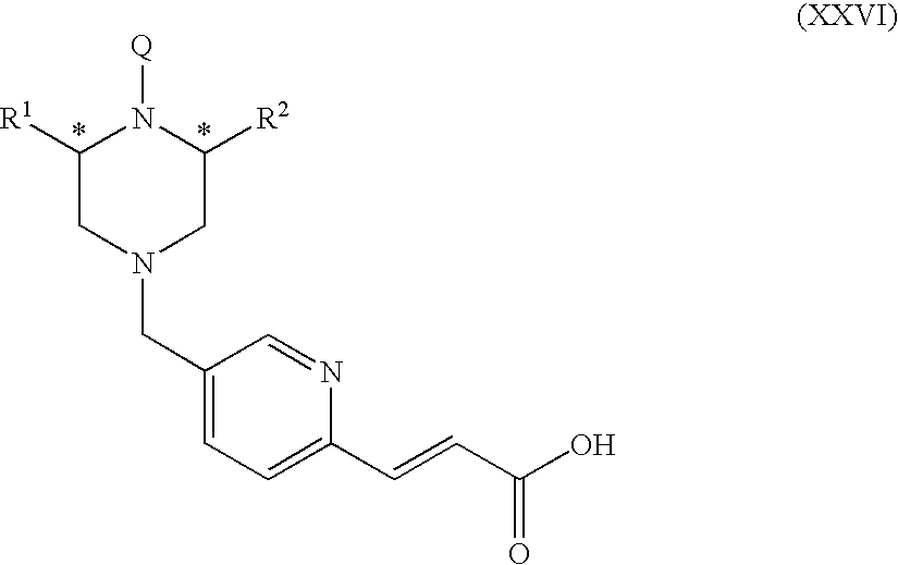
C1([R1])CN(CC2=CC=C(C=CC(O)=O)N=C2)CC([R2])N1[Q]
